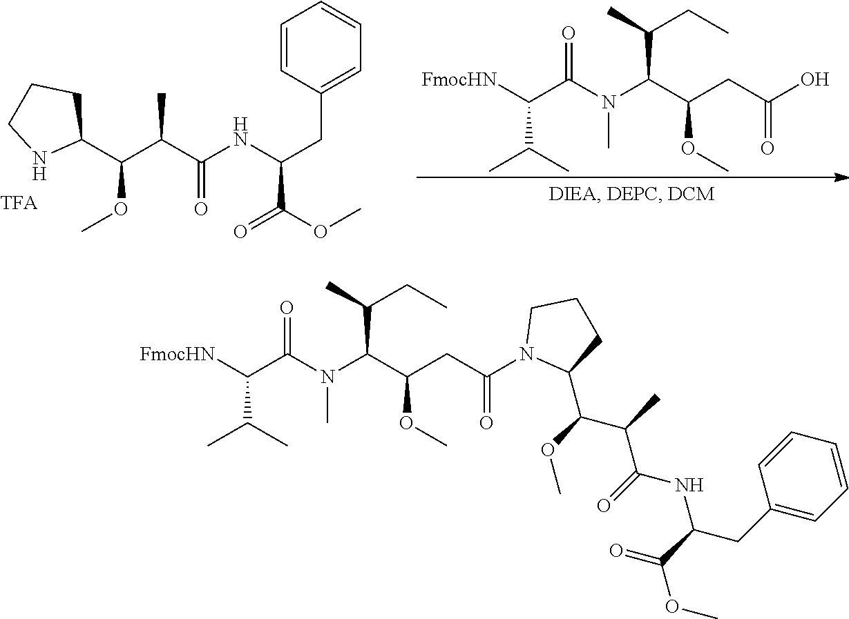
C(C(C(NC(CC1=CC=CC=C1)C(=O)OC)=O)C)(C1CCCN1)OC.C(C(N(C(C(CC(O)=O)OC)C(C)CC)C)=O)([FmocHN])C(C)C.C(C(N(C(C(CC(N1C(C(OC)C(C)C(=O)NC(CC2=CC=CC=C2)C(=O)OC)CCC1)=O)OC)C(C)CC)C)=O)([FmocHN])C(C)C
